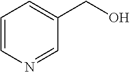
C1=CN=CC(CO)=C1
